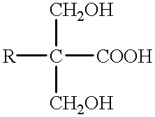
[R]C([COOH])([CH2OH])[CH2OH]
